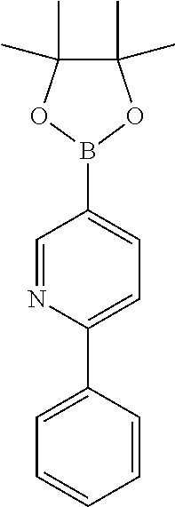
C1(C2=CC=C(B3OC(C)(C)C(C)(C)O3)C=N2)=CC=CC=C1
